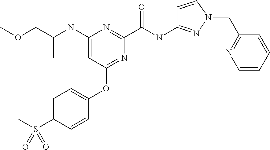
C(C)(COC)NC1=CC(OC2=CC=C(S(C)(=O)=O)C=C2)=NC(C(NC2=NN(CC3=NC=CC=C3)C=C2)=O)=N1
